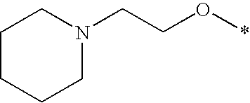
C1CCCN(CCO*)C1
